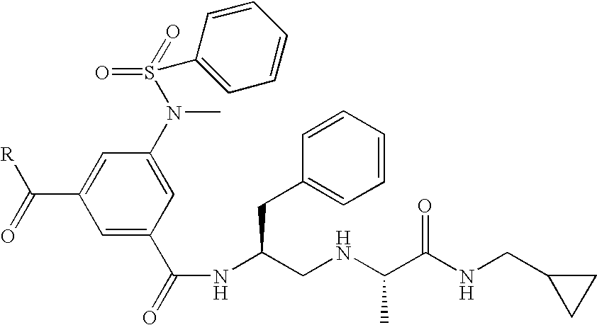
C1=C(C(=O)NC(CNC(C(NCC2CC2)=O)C)CC2=CC=CC=C2)C=C(N(S(=O)(=O)C2=CC=CC=C2)C)C=C1C(=O)[R]
